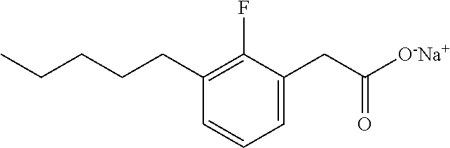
C1=C(CC([O-Na+])=O)C(F)=C(CCCCC)C=C1
